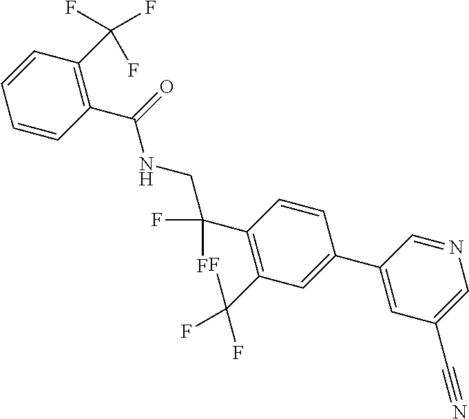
C1(C2=CC(C#N)=CN=C2)=CC(C(F)(F)F)=C(C(F)(F)CNC(C2=C(C(F)(F)F)C=CC=C2)=O)C=C1
